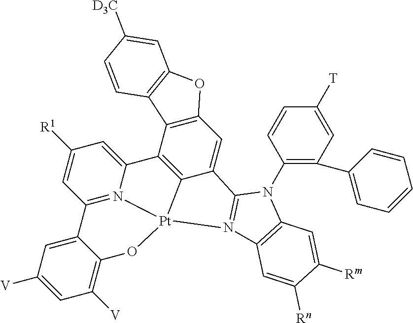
C1(N2C3=N(C4=C2C=C([Rm])C([Rn])=C4)[Pt]24C5=C(C6=C(C=C35)OC3=C6C=CC([CD3])=C3)C3=CC([R1])=CC(=N32)C2=CC([V])=CC([V])=C2O4)=C(C2=CC=CC=C2)C=C([T])C=C1
